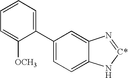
C1(C2=CC=CC=C2[OCH3])=CC=C2C(=C1)N=[C*]N2
